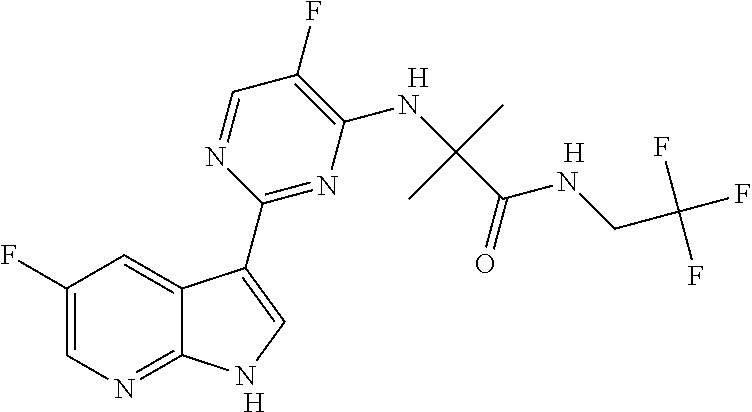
C1(F)=CN=C2C(=C1)C(C1=NC(NC(C(=O)NCC(F)(F)F)(C)C)=C(F)C=N1)=CN2.[H].[H].[H]
